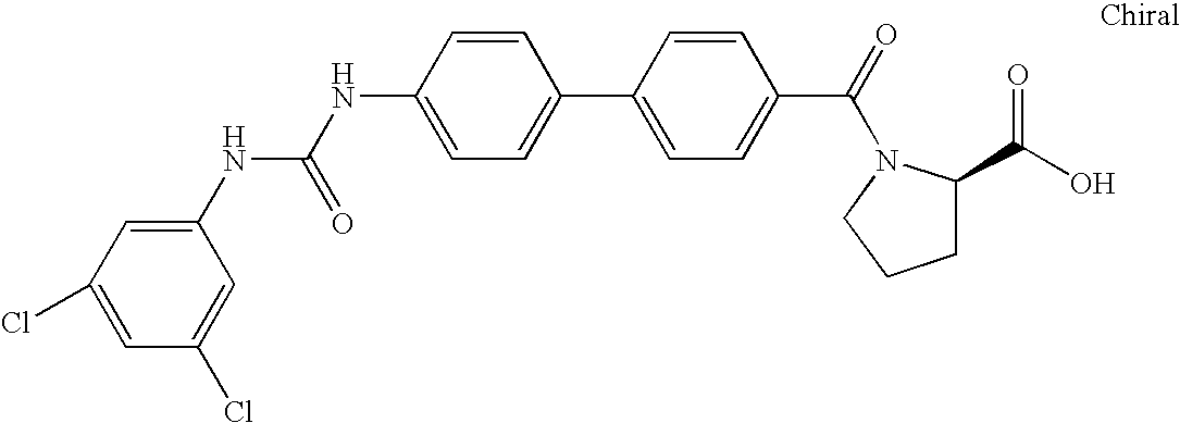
N(C1=CC=C(C2=CC=C(C(=O)N3C(C(O)=O)CCC3)C=C2)C=C1)C(=O)NC1=CC(Cl)=CC(Cl)=C1
